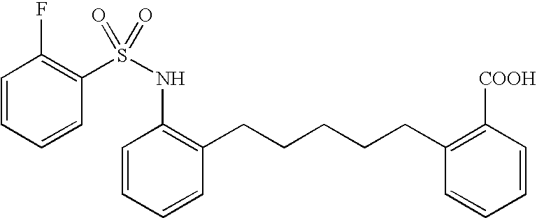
C1=CC=CC(S(=O)(NC2=C(CCCCCC3=C([COOH])C=CC=C3)C=CC=C2)=O)=C1F
